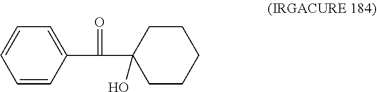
C1=CC(C(=O)C2(O)CCCCC2)=CC=C1
